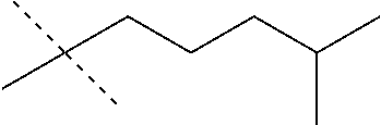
C(CCCC(C)C)(C)(C)C
